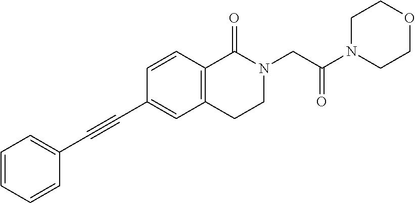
C1=CC=CC(C#CC2=CC3=C(C=C2)C(=O)N(CC(N2CCOCC2)=O)CC3)=C1
